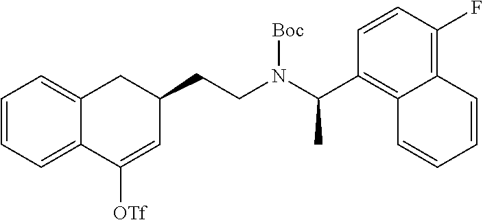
C1=CC=C2C(=C1)CC(CCN(C(C1=C3C(=C(F)C=C1)C=CC=C3)C)[Boc])C=C2[OTf]
